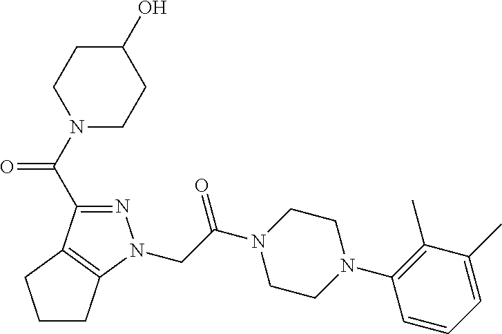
C(C(N1CCN(C2=C(C)C(C)=CC=C2)CC1)=O)N1N=C(C(N2CCC(O)CC2)=O)C2=C1CCC2
